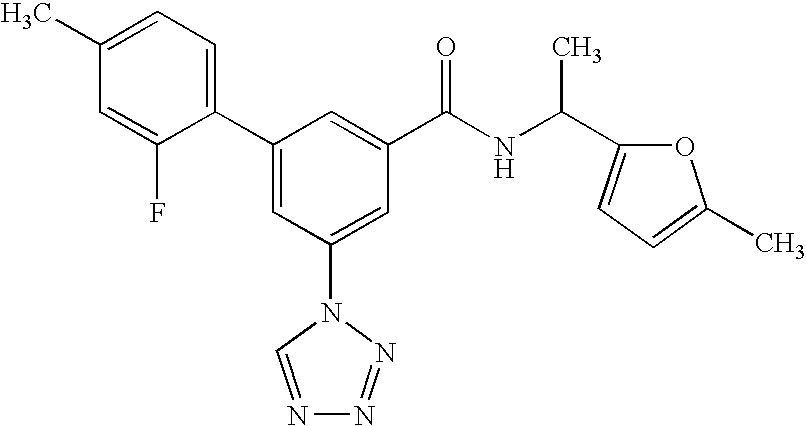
C1(C2=CC(N3C=NN=N3)=CC(C(NC(C)C3=CC=C(C)O3)=O)=C2)=CC=C(C)C=C1F
